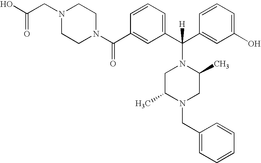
N1(C(C2=CC(C(C3=CC(O)=CC=C3)(N3CC(C)N(CC4=CC=CC=C4)CC3C)[H])=CC=C2)=O)CCN(CC(O)=O)CC1
